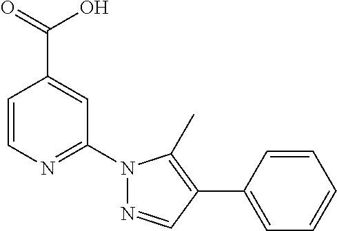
C1=CN=C(N2N=CC(C3=CC=CC=C3)=C2C)C=C1C(=O)O
